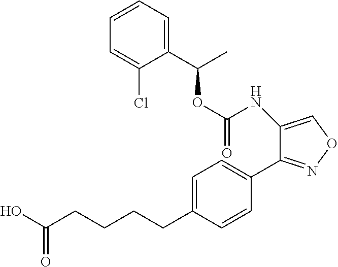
O(C(NC1=CON=C1C1=CC=C(CCCCC(O)=O)C=C1)=O)C(C)C1=CC=CC=C1Cl
